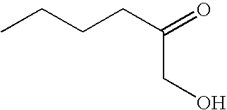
CCCCC(=O)CO
